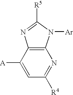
C1=C([A])C2=C(N=C1[R4])N([Ar])C([R5])=N2
